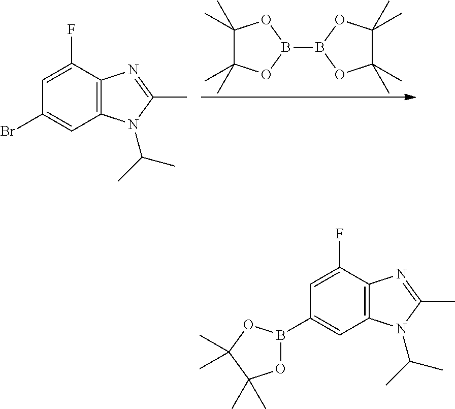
B1(B2OC(C)(C)C(C)(C)O2)OC(C)(C)C(C)(C)O1.C1=C(F)C2=C(C=C1Br)N(C(C)C)C(C)=N2.C1=C(F)C2=C(C=C1B1OC(C)(C)C(C)(C)O1)N(C(C)C)C(C)=N2
